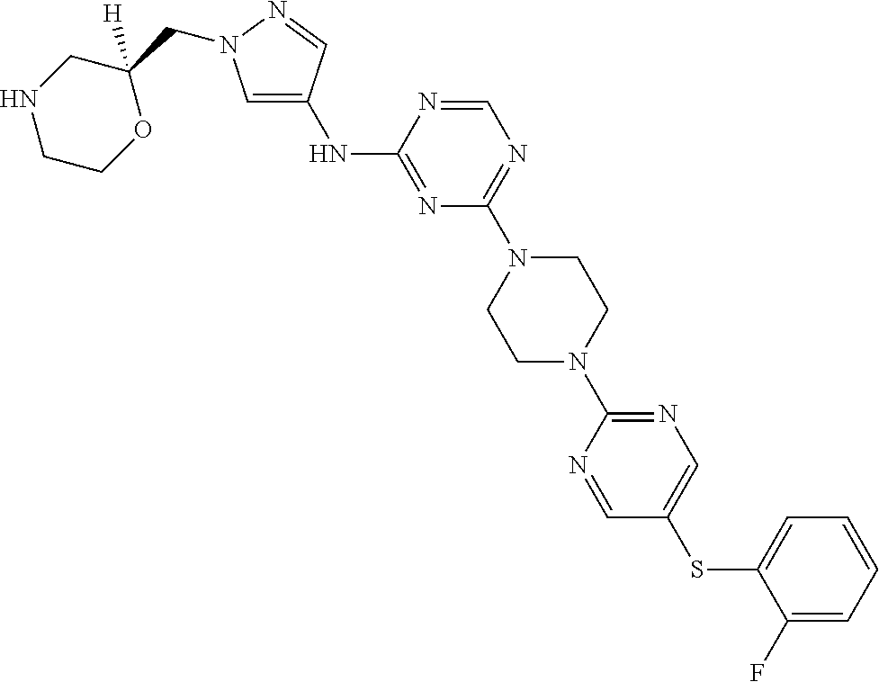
N(C1=NC(N2CCN(C3=NC=C(SC4=CC=CC=C4F)C=N3)CC2)=NC=N1)C1=CN(CC2([H])CNCCO2)N=C1
